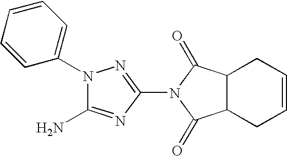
C12C(CC=CC1)C(=O)N(C1=NN(C3=CC=CC=C3)C(N)=N1)C2=O
